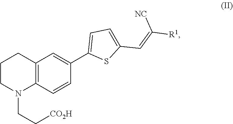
C12=C(CCCN1CC[CO2H])C=C(C1=CC=C(C=C([R1])[NC])S1)C=C2
